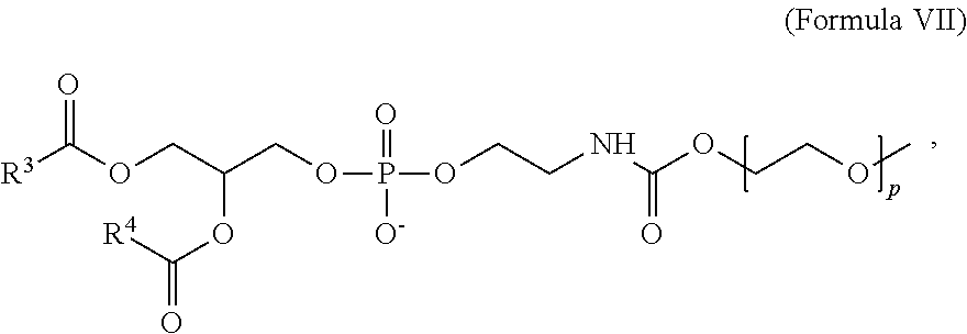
O=C(OCC(COP(OCCNC(=O)OCCOC)(=O)[O-])OC(=O)[R4])[R3]
